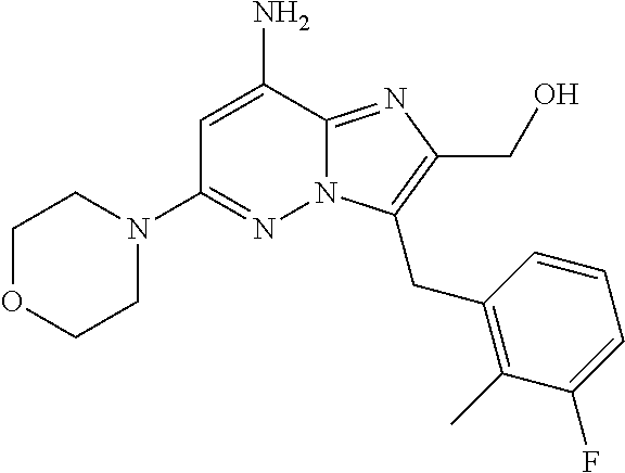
C1OCCN(C2=NN3C(=NC(CO)=C3CC3=C(C)C(F)=CC=C3)C(N)=C2)C1
